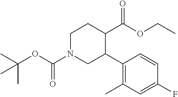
CC(OC(N1CC(C2=C(C)C=C(F)C=C2)C(C(OCC)=O)CC1)=O)(C)C
